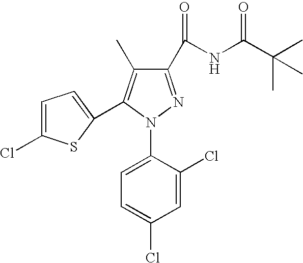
C1=C(Cl)C(N2N=C(C(NC(C(C)(C)C)=O)=O)C(C)=C2C2=CC=C(Cl)S2)=CC=C1Cl
